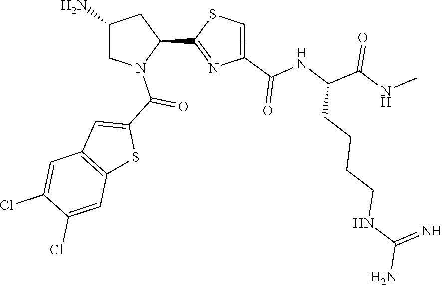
C1(C2=NC(C(=O)NC(C(NC)=O)CCCCNC(N)=N)=CS2)CC(N)CN1C(C1=CC2=C(S1)C=C(Cl)C(Cl)=C2)=O
